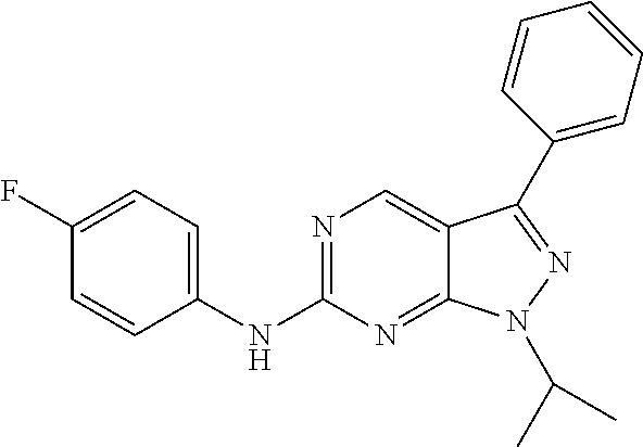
N1=C(NC2=CC=C(F)C=C2)N=C2C(=C1)C(C1=CC=CC=C1)=NN2C(C)C
